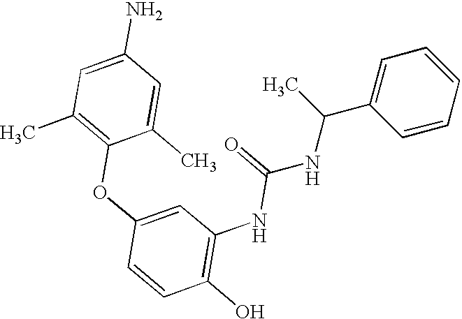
C1(O)=C(NC(=O)NC(C2=CC=CC=C2)C)C=C(OC2=C(C)C=C(N)C=C2C)C=C1
